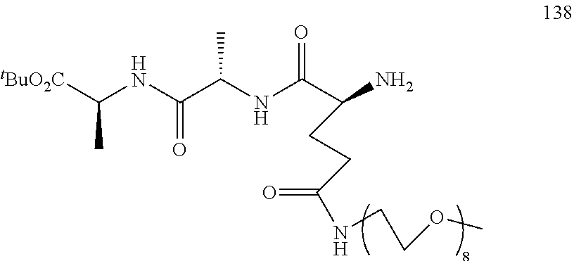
[tBuO2C]C(NC(C(NC(C(N)CCC(=O)NCCOC)=O)C)=O)C
